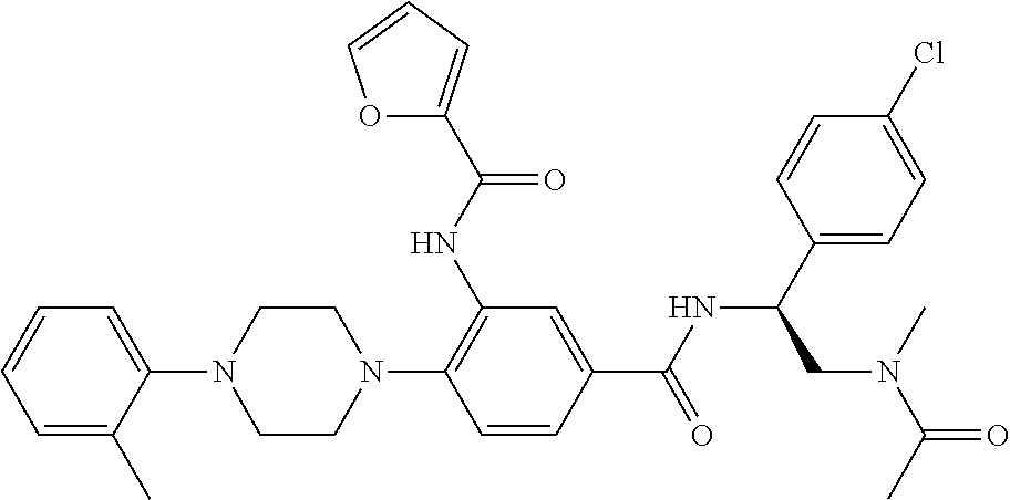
C1=C(C)C(N2CCN(C3=C(NC(=O)C4=CC=CO4)C=C(C(NC(CN(C)C(C)=O)C4=CC=C(Cl)C=C4)=O)C=C3)CC2)=CC=C1
